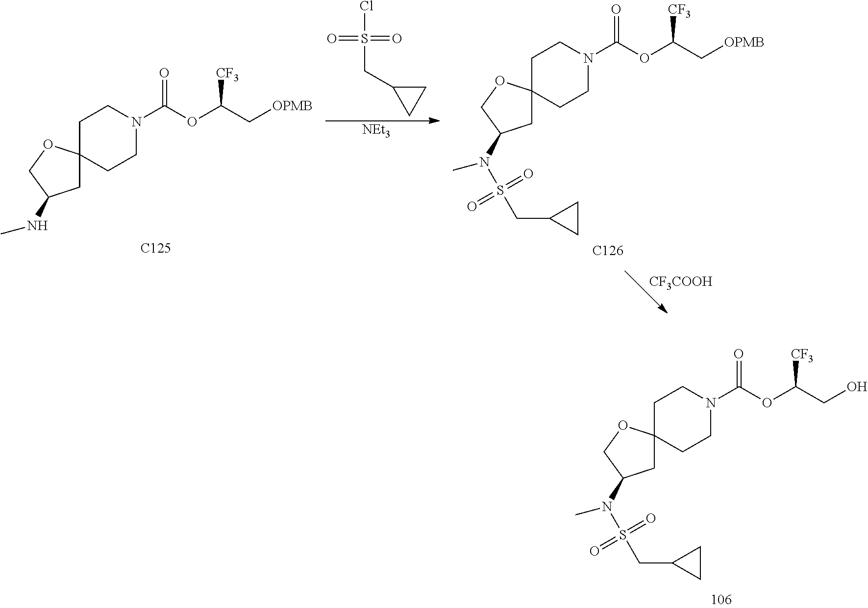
C1CN(C(OC(CO)[CF3])=O)CCC12CC(N(C)S(CC1CC1)(=O)=O)CO2.C1CN(C(OC(C[OPMB])[CF3])=O)CCC12CC(NC)CO2.[C125].C1CN(C(OC(C[OPMB])[CF3])=O)CCC12CC(N(C)S(CC1CC1)(=O)=O)CO2.[C126].ClS(CC1CC1)(=O)=O.[NEt3].[CF3COOH]
